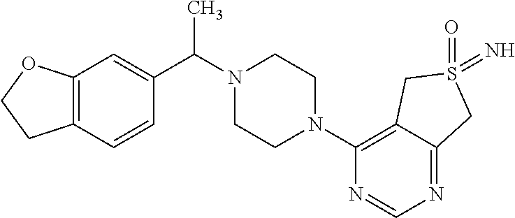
C12=C(C=CC(C(N3CCN(C4=C5C(=NC=N4)CS(=O)(=N)C5)CC3)C)=C1)CCO2
